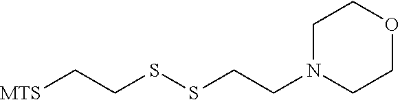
[MTS]CCSSCCN1CCOCC1
